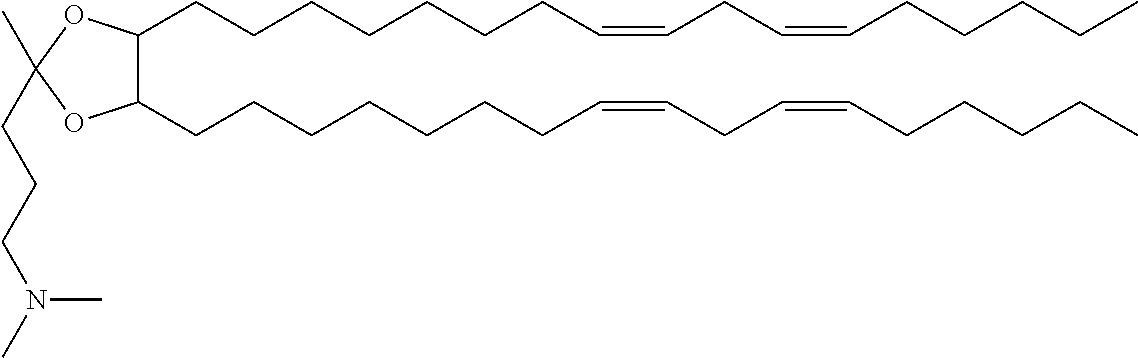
C1(CCCCCCCC=CCC=CCCCCC)C(CCCCCCCC=CCC=CCCCCC)OC(CCCN(C)C)(C)O1
